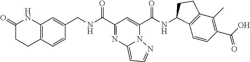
C1(C(=O)NCC2=CC3=C(C=C2)CCC(=O)N3)=NC2=CC=NN2C(C(=O)NC2C3=C(C(C)=C(C(=O)O)C=C3)CC2)=C1
